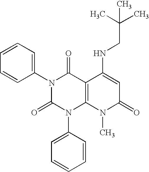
N1(C2=CC=CC=C2)C(=O)N(C2=CC=CC=C2)C2=C(C1=O)C(NCC(C)(C)C)=CC(=O)N2C
